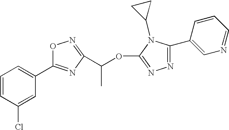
C1=CC(Cl)=CC(C2=NC(C(OC3=NN=C(C4=CN=CC=C4)N3C3CC3)C)=NO2)=C1
